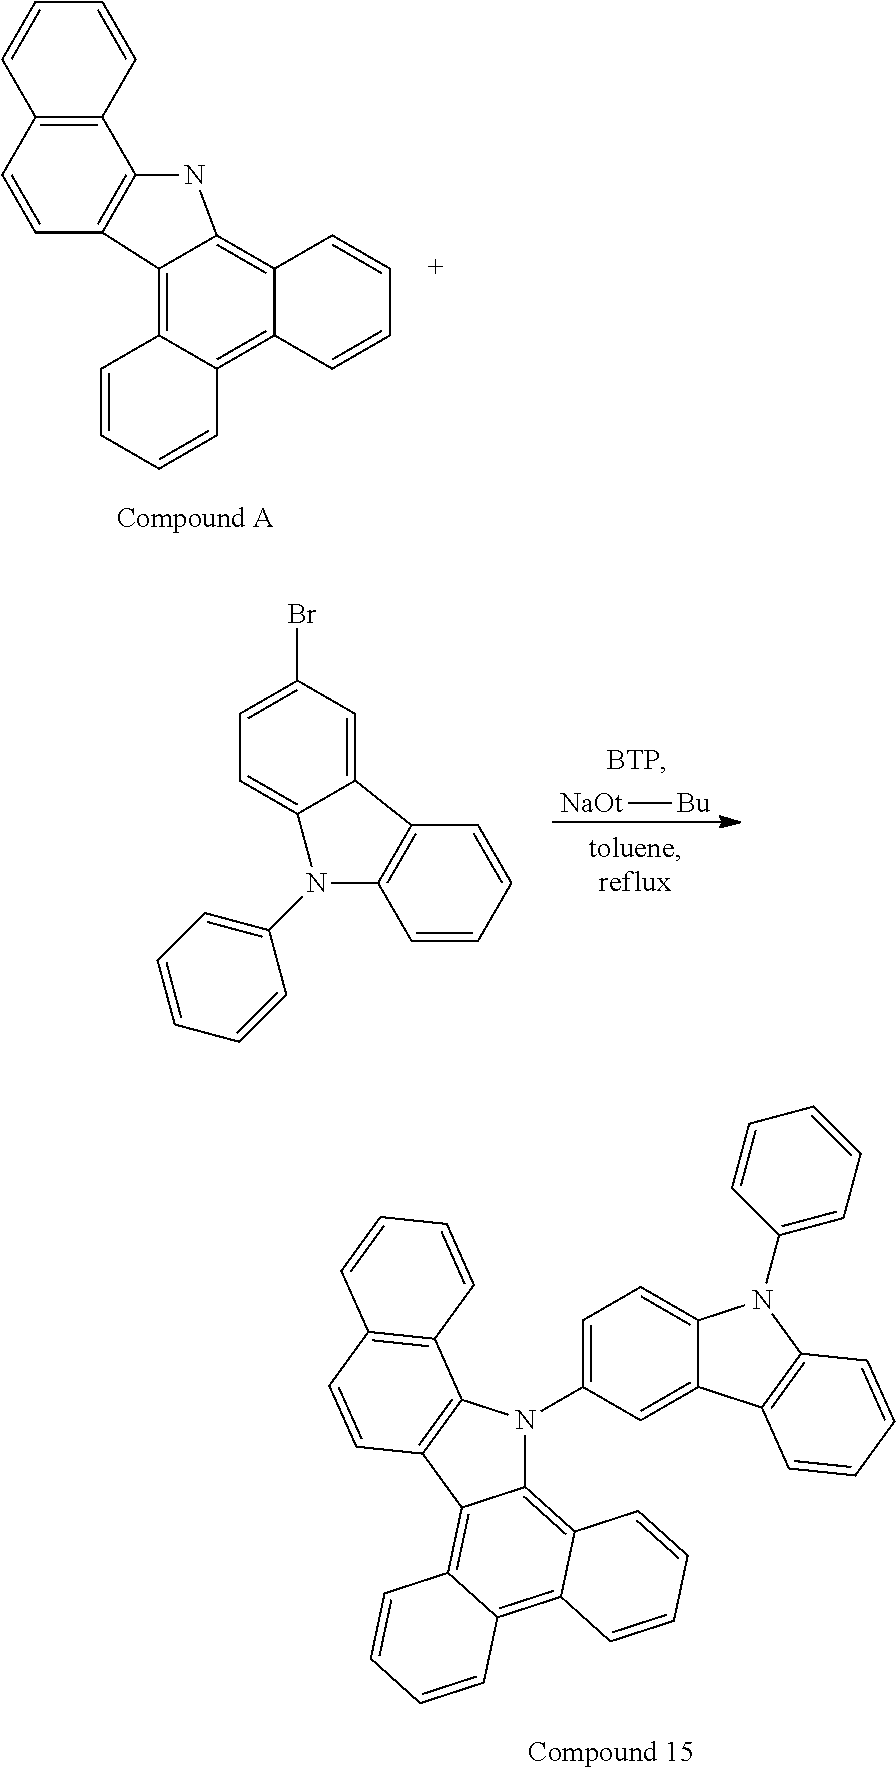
C12=C(C=CC3=C1NC1=C4C(=C5C(=C31)C=CC=C5)C=CC=C4)C=CC=C2.C12=C3C(=C4C(=C1C1=C(N2C2=CC=C5C(=C2)C2=C(N5C5=CC=CC=C5)C=CC=C2)C2=C(C=C1)C=CC=C2)C=CC=C4)C=CC=C3.[NaOt][Bu].C12=CC(Br)=CC=C1N(C1=CC=CC=C1)C1=C2C=CC=C1
